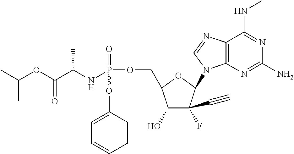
CC(OC(C(NP(OCC1C(O)C(F)(C#C)C(N2C3=C(C(NC)=NC(N)=N3)N=C2)O1)(=O)OC1=CC=CC=C1)C)=O)C
